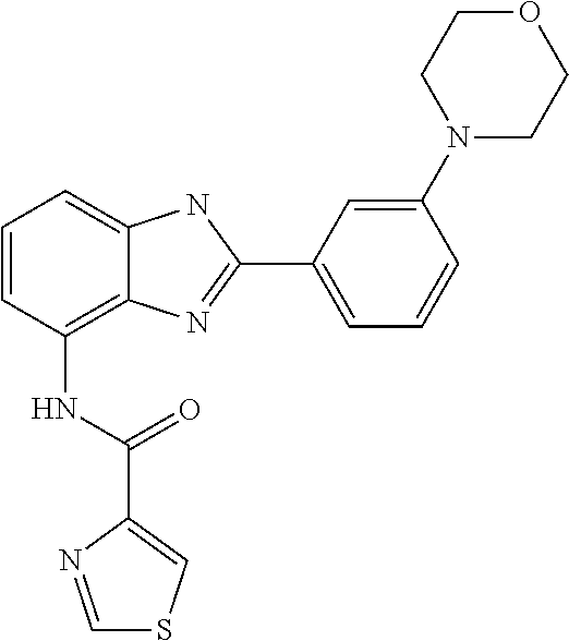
C1=CC(NC(=O)C2=CSC=N2)=C2C(=C1)NC(C1=CC=CC(N3CCOCC3)=C1)=N2
